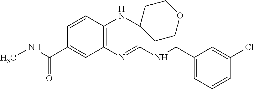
C1=CC2=C(C=C1C(NC)=O)N=C(NCC1=CC=CC(Cl)=C1)C1(N2)CCOCC1
